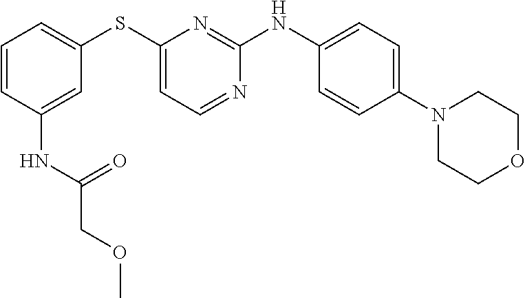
C1=CC(NC(=O)COC)=CC(SC2=CC=NC(NC3=CC=C(N4CCOCC4)C=C3)=N2)=C1
